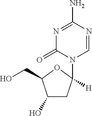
C1(O)CC(N2C=NC(N)=NC2=O)([H])OC1CO
